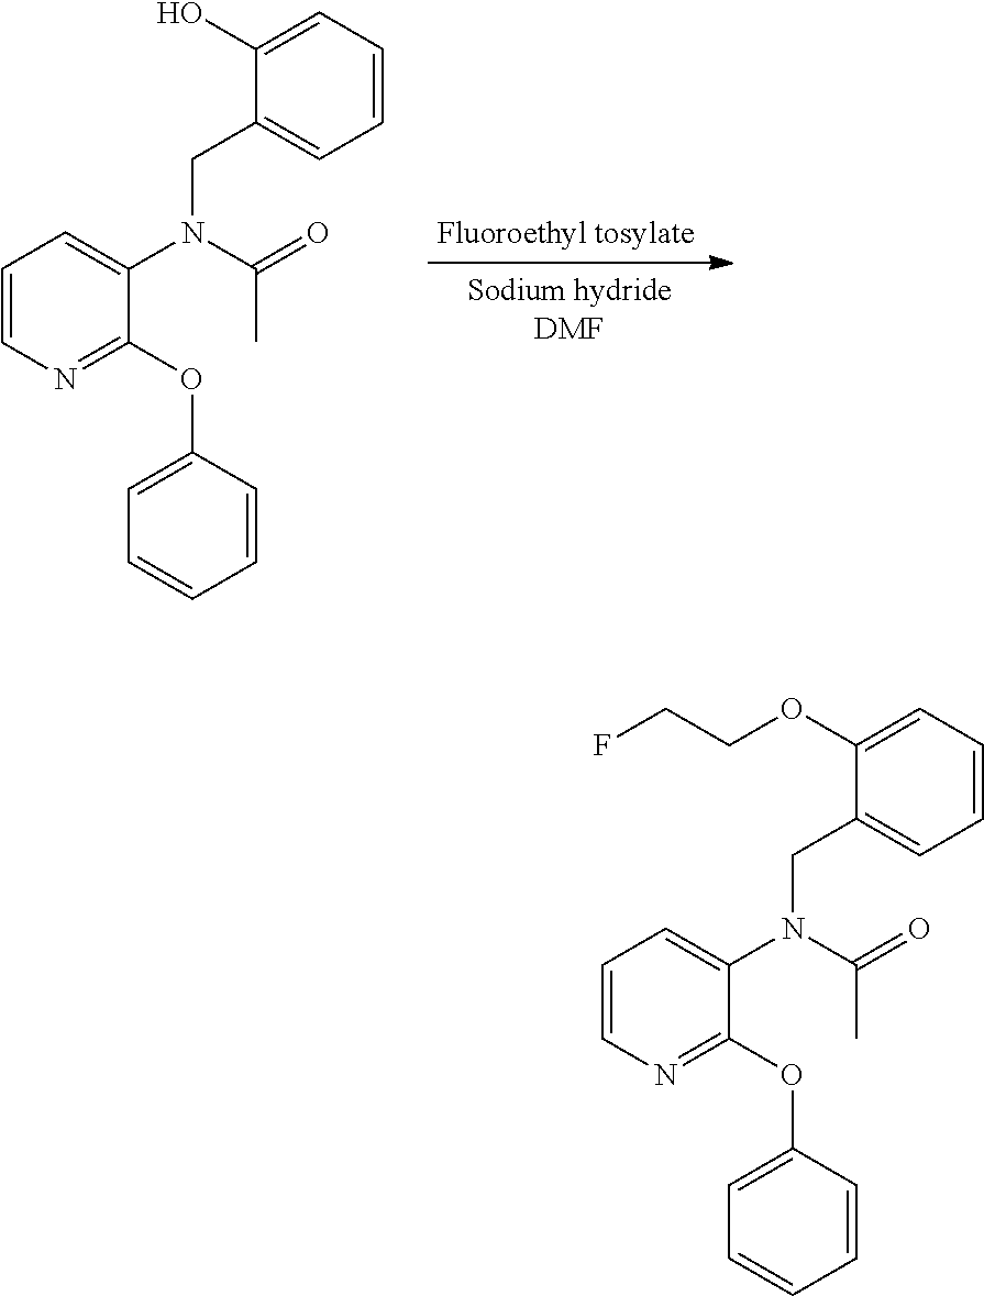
C1=CN=C(OC2=CC=CC=C2)C(N(CC2=CC=CC=C2OCCF)C(C)=O)=C1.C1=CN=C(OC2=CC=CC=C2)C(N(CC2=CC=CC=C2O)C(C)=O)=C1
